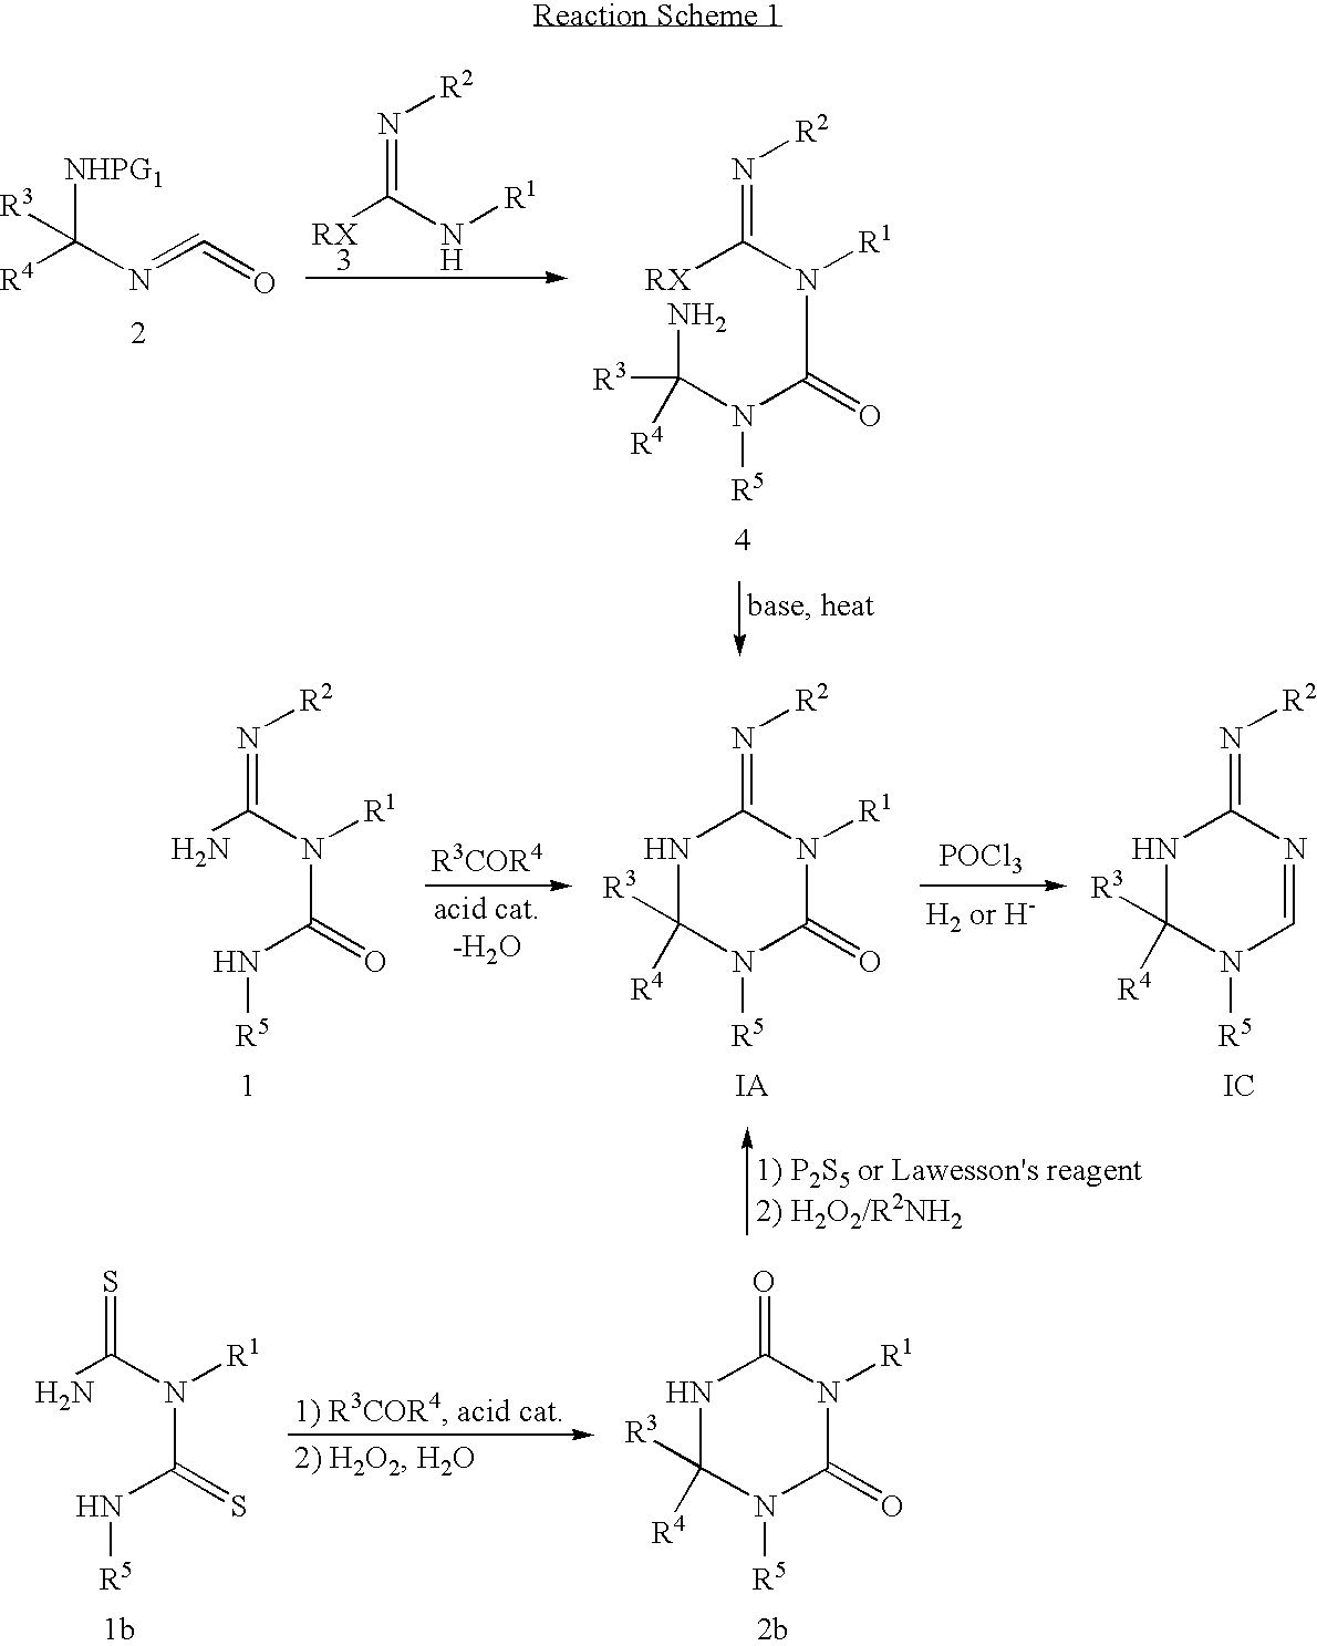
[R4]C(N=C=O)([NHPG1])[R3].[RX   3]C(N[R1])=N[R2].[RX]C(N(C(N(C(N)([R4])[R3])[R5])=O)[R1])=N[R2].C1([R4])([R3])N([R5])C(=O)N([R1])C(=N[R2])N1.N(C(N(C(=N[R2])N)[R1])=O)[R5].[POCl3].C1([R4])([R3])N([R5])C=NC(=N[R2])N1.[IC].C1([R4])([R3])N([R5])C(=O)N([R1])C(=O)N1.N(C(N(C(=S)N)[R1])=S)[R5]
